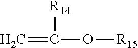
C=C([R14])O[R15]
